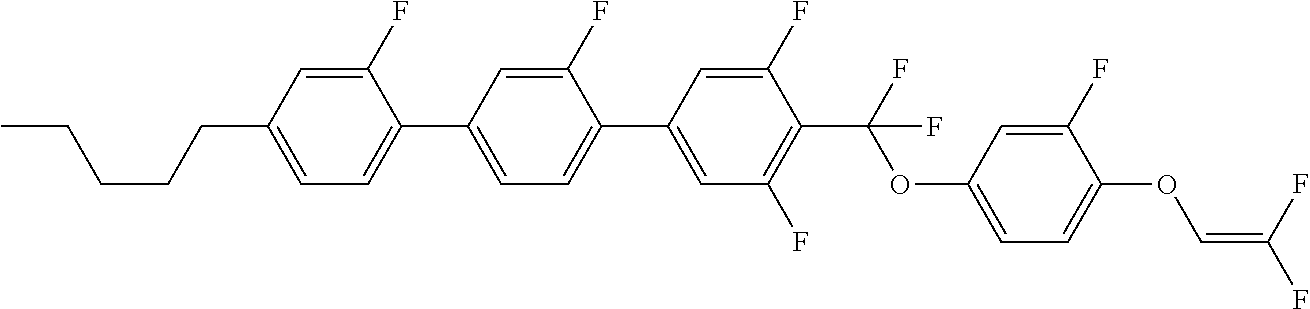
C1(F)=CC(CCCCC)=CC=C1C1=CC=C(C2=CC(F)=C(C(F)(OC3=CC=C(OC=C(F)F)C(F)=C3)F)C(F)=C2)C(F)=C1
